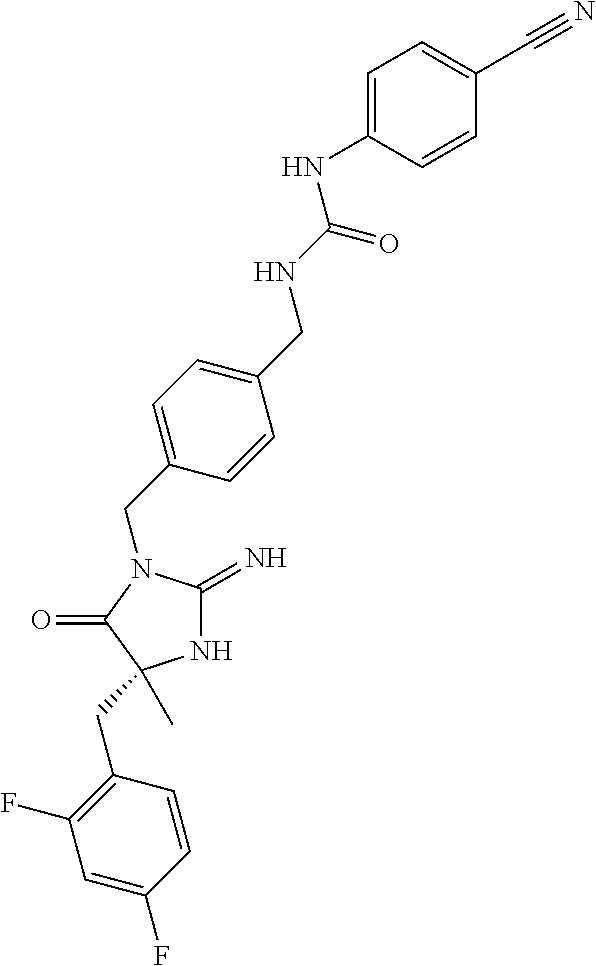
N1C(=N)N(CC2=CC=C(CNC(NC3=CC=C(C#N)C=C3)=O)C=C2)C(=O)C1(CC1=C(F)C=C(F)C=C1)C
